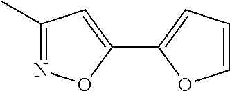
C1(C)=NOC(C2=CC=CO2)=C1
